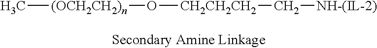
C[(OCH2CH2)n]O[CH2CH2CH2]C[NH-(IL-2)]
